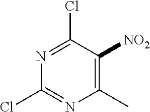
C1(Cl)=NC(C)=C([NO2])C(Cl)=N1
